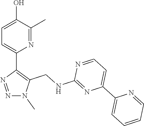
CN1N=NC(C2=CC=C(O)C(C)=N2)=C1CNC1=NC(C2=CC=CC=N2)=CC=N1
